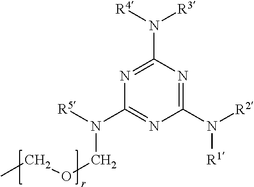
C1(N([R2])[R1])=NC(N([R4])[R3])=NC(N([R5])COCC)=N1
